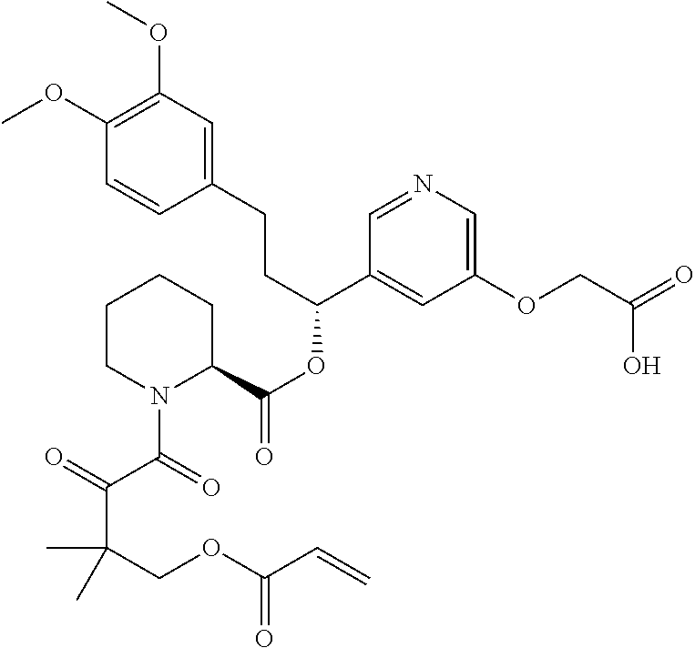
C1(OC)=C(OC)C=C(CCC(OC(=O)C2CCCCN2C(C(=O)C(COC(C=C)=O)(C)C)=O)C2=CC(OCC(=O)O)=CN=C2)C=C1
